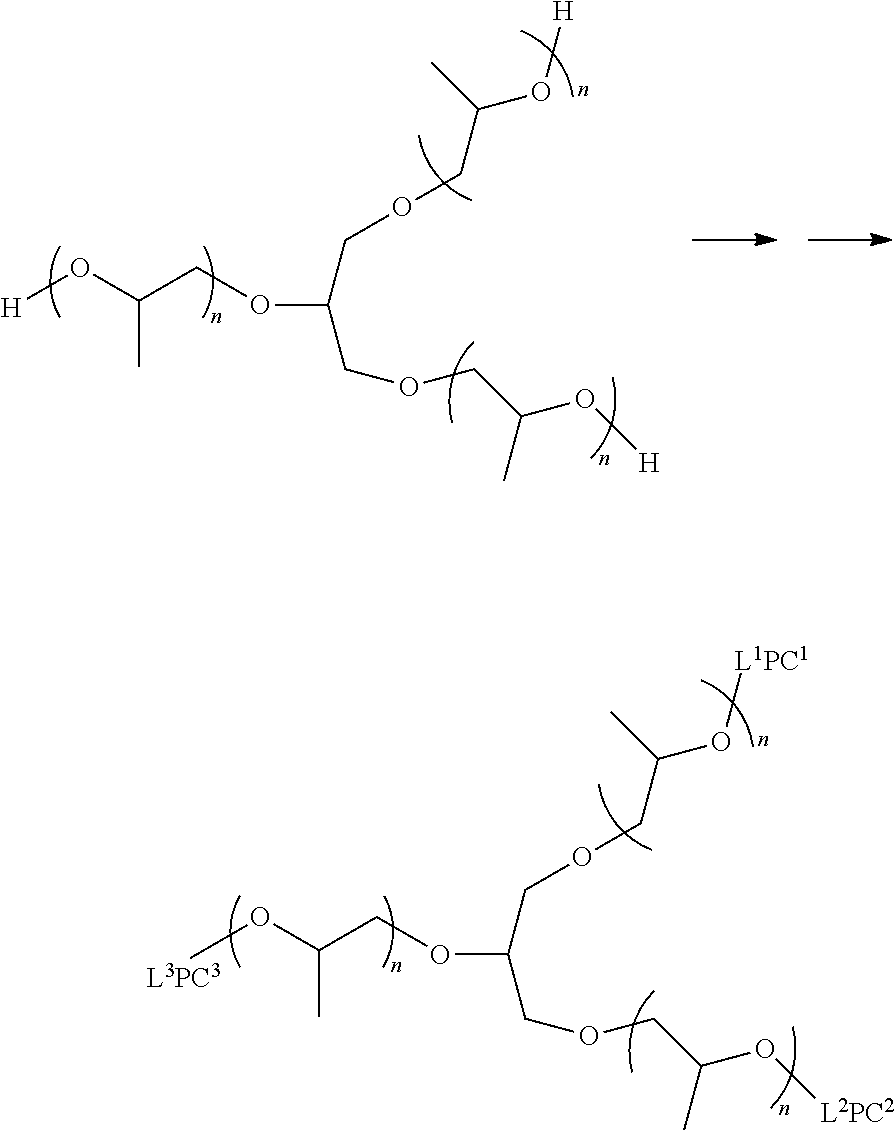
[H]OC(COC(COCC(O[H])C)COCC(O[H])C)C.[L3PC3]OC(COC(COCC(O[L1PC1])C)COCC(O[L2PC2])C)C
